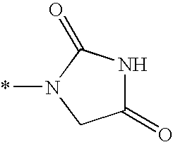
C1(=O)NC(=O)N(*)C1
